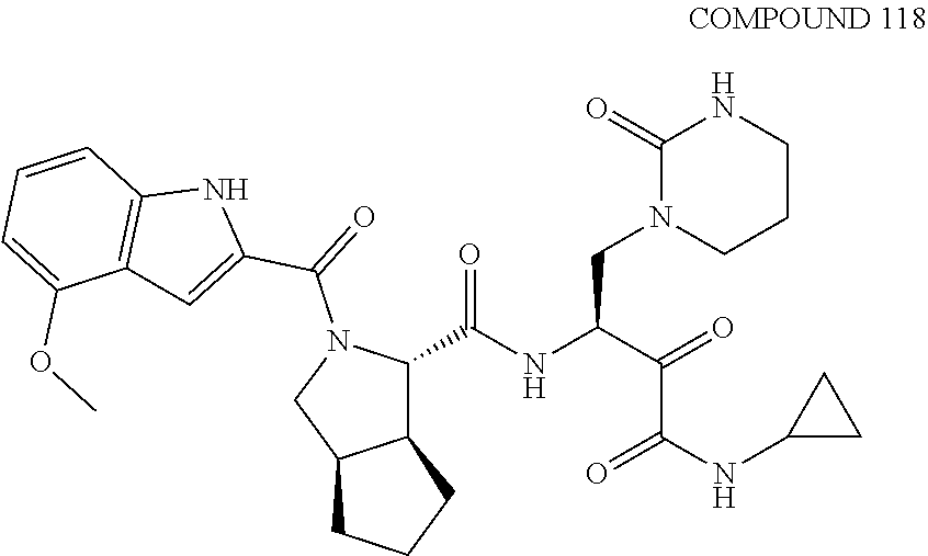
C1(C(NC(C(=O)C(NC2CC2)=O)CN2CCCNC2=O)=O)N(C(C2=CC3=C(N2)C=CC=C3OC)=O)CC2C1CCC2
